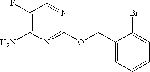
C1=CC=C(COC2=NC(N)=C(F)C=N2)C(Br)=C1
